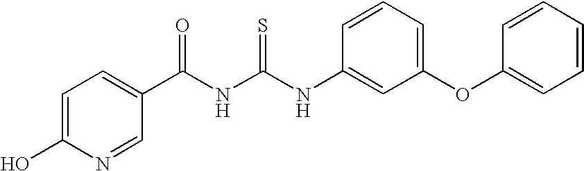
N(C(NC(=O)C1=CC=C(O)N=C1)=S)C1=CC(OC2=CC=CC=C2)=CC=C1
